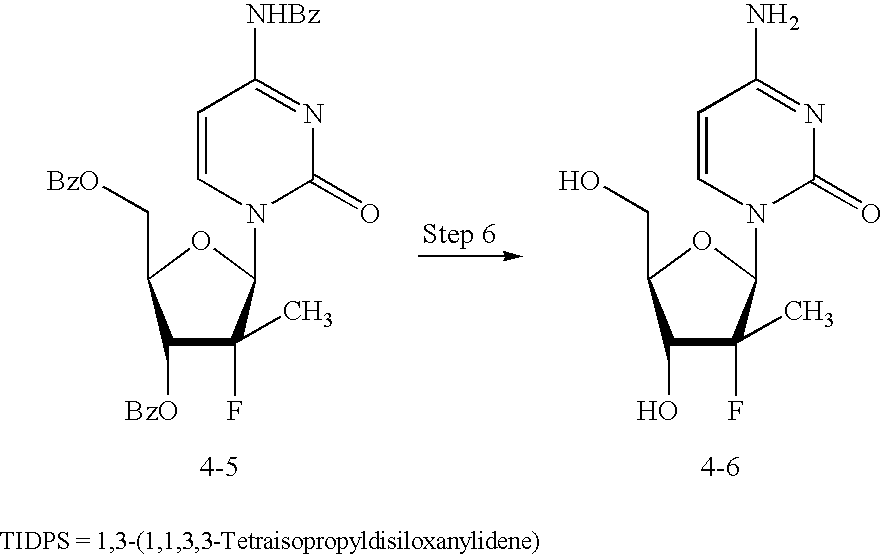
C1([BzO])C(C)(F)C(N2C(=O)N=C([NHBz])C=C2)OC1C[BzO].C1(O)C(C)(F)C(N2C(=O)N=C(N)C=C2)OC1CO
